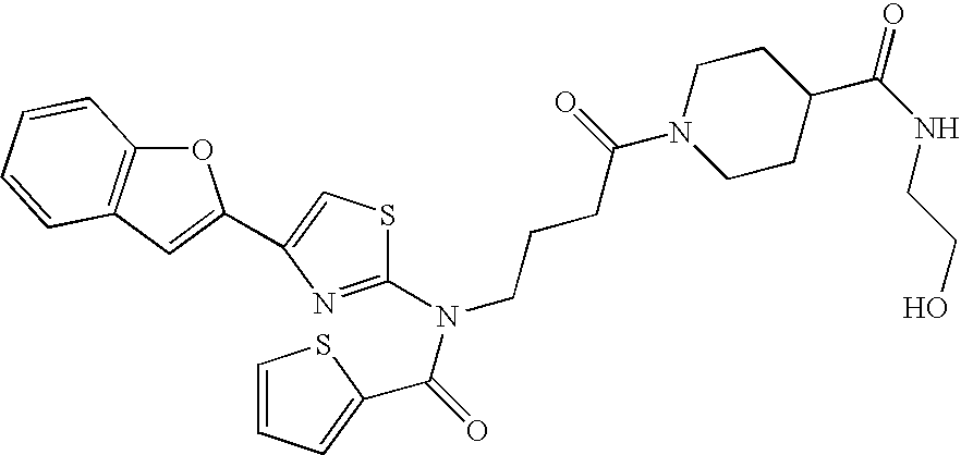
O1C2=C(C=C1C1=CSC(N(CCCC(N3CCC(C(NCCO)=O)CC3)=O)C(=O)C3=CC=CS3)=N1)C=CC=C2
